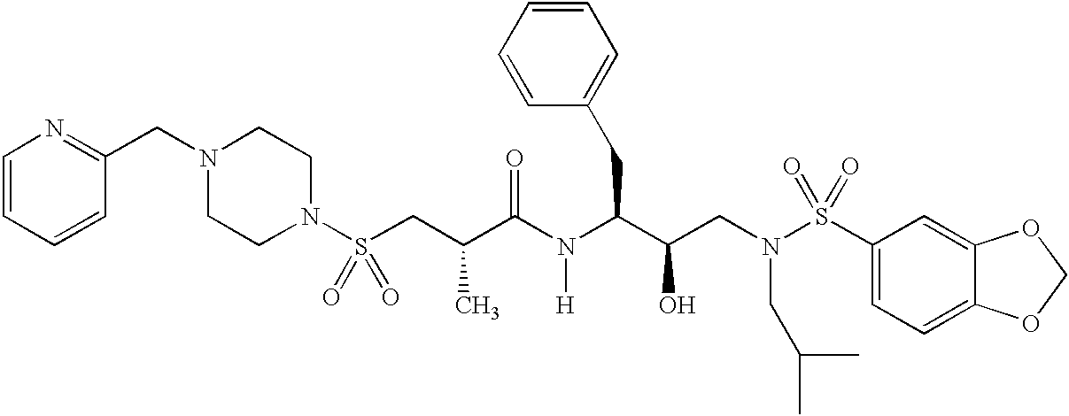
N1(S(CC(C(N(C(C(CN(S(C2=CC=C3C(=C2)OCO3)(=O)=O)CC(C)C)O)CC2=CC=CC=C2)[H])=O)C)(=O)=O)CCN(CC2=NC=CC=C2)CC1
